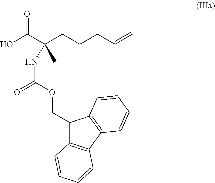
OC(C(CCCC=C)(C)NC(=O)OCC1C2=C(C3=C1C=CC=C3)C=CC=C2)=O
